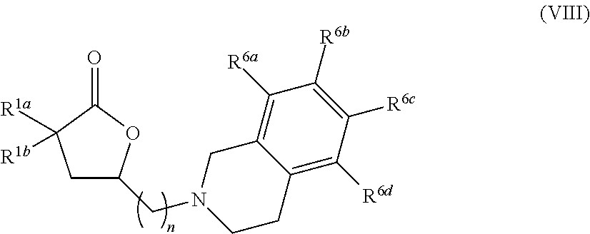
C1C(CN2CCC3=C([R6d])C([R6c])=C([R6b])C([R6a])=C3C2)OC(=O)C1([R1a])[R1b]
